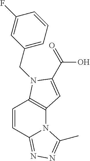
C12=C(N(CC3=CC=CC(F)=C3)C(C(O)=O)=C1)C=CC1=NN=C(C)N21
